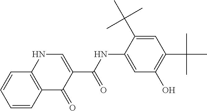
C1=CC2=C(C=C1)NC=C(C(=O)NC1=CC(O)=C(C(C)(C)C)C=C1C(C)(C)C)C2=O
